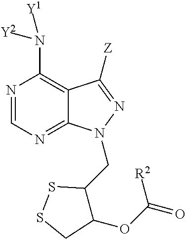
C12=C(N([Y1])[Y2])N=CN=C1N(CC1C(OC([R2])=O)CSS1)N=C2[Z]
